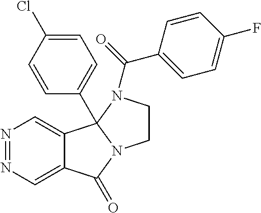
N1=NC=C2C(=C1)C1(C3=CC=C(Cl)C=C3)N(C2=O)CCN1C(C1=CC=C(F)C=C1)=O
